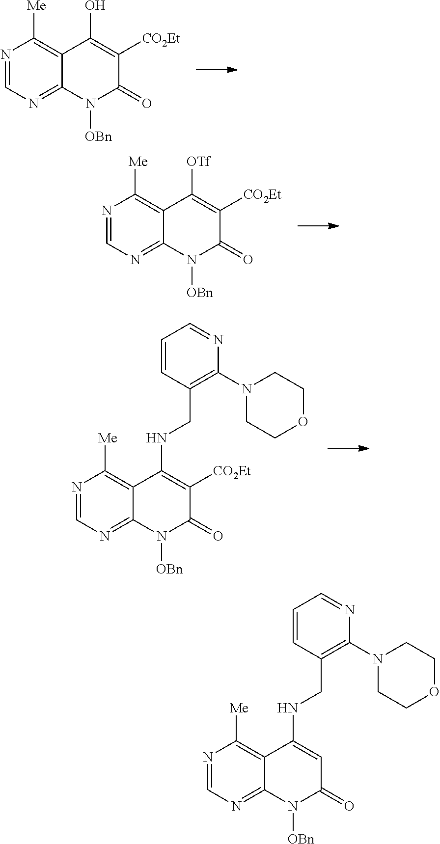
N1=CN=C2C(=C1[Me])C(O)=C([CO2Et])C(=O)N2[OBn].N1=CN=C2C(=C1[Me])C([OTf])=C([CO2Et])C(=O)N2[OBn].N1=CN=C2C(=C1[Me])C(NCC1=C(N3CCOCC3)N=CC=C1)=CC(=O)N2[OBn].N1=CN=C2C(=C1[Me])C(NCC1=C(N3CCOCC3)N=CC=C1)=C([CO2Et])C(=O)N2[OBn]
